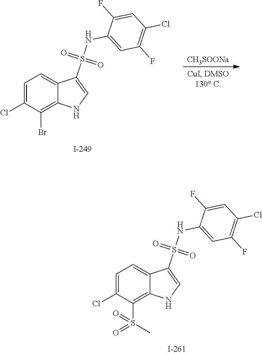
[CH3SOONa].S(=O)(NC1=CC(F)=C(Cl)C=C1F)(C1=CNC2=C(Br)C(Cl)=CC=C12)=O.S(=O)(NC1=CC(F)=C(Cl)C=C1F)(C1=CNC2=C(S(C)(=O)=O)C(Cl)=CC=C12)=O
